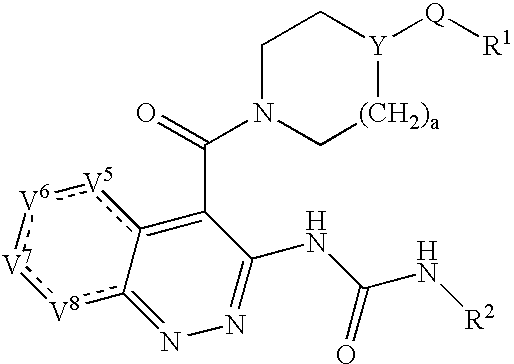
c12[V5]:[V6]:[V7]:[V8]c-1=NN=C(NC(N[R2])=O)C=2C(=O)N1C[(CH2)a][Y]([Q][R1])CC1
